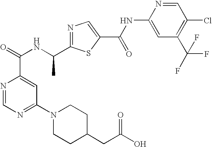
N1=C(C(NC(=O)C2=CC(N3CCC(CC(O)=O)CC3)=NC=N2)C)SC(C(NC2=CC(C(F)(F)F)=C(Cl)C=N2)=O)=C1
